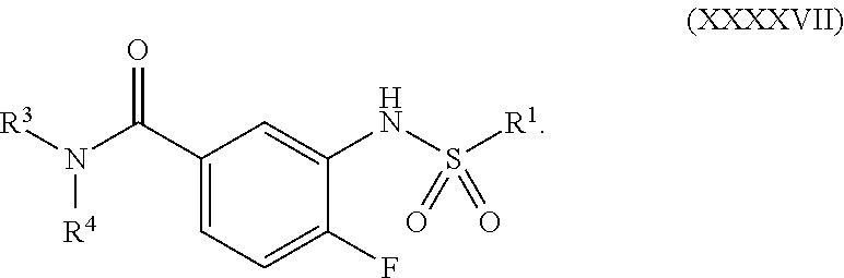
N([R4])(C(C1=CC=C(F)C(NS(=O)([R1])=O)=C1)=O)[R3]
